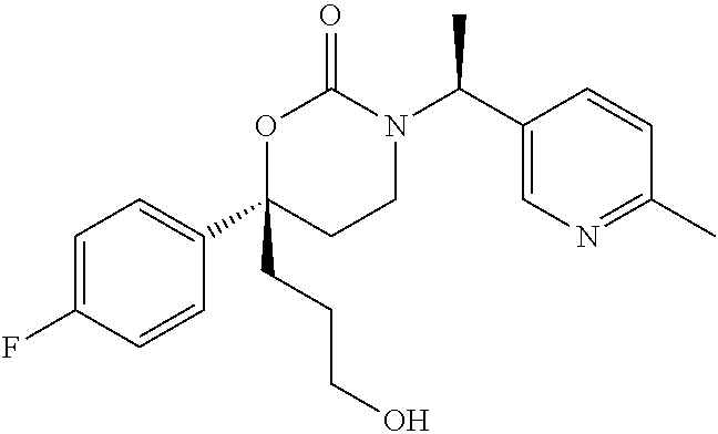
C1=C(F)C=CC(C2(CCCO)CCN(C(C3=CN=C(C)C=C3)C)C(=O)O2)=C1
